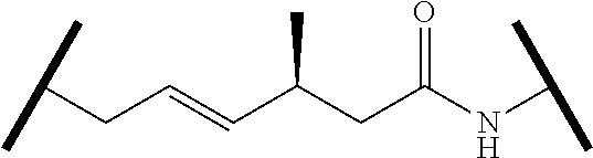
C(C)(C)CC=CC(CC(NC(C)C)=O)C
